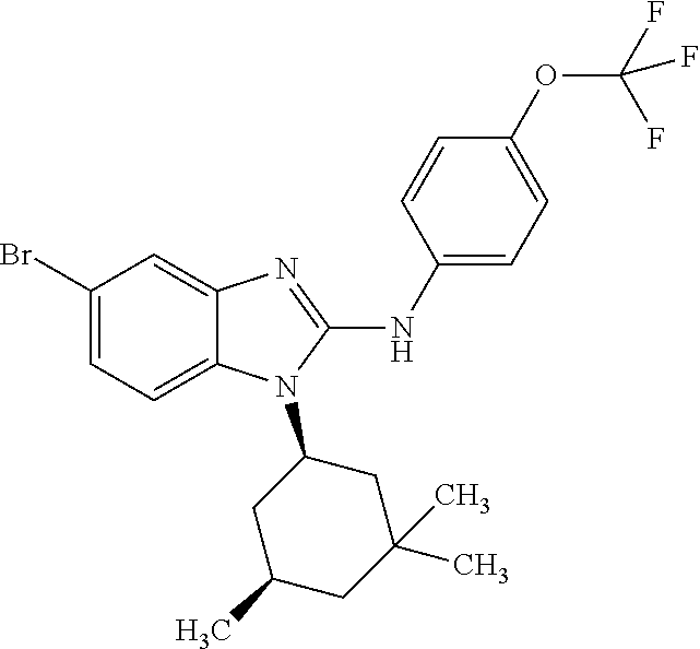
C1(Br)=CC=C2C(=C1)N=C(NC1=CC=C(OC(F)(F)F)C=C1)N2C1CC(C)CC(C)(C)C1
